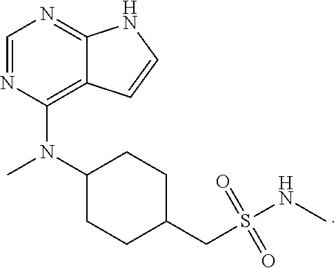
C1(N(C2CCC(CS(=O)(NC)=O)CC2)C)=C2C(=NC=N1)NC=C2
